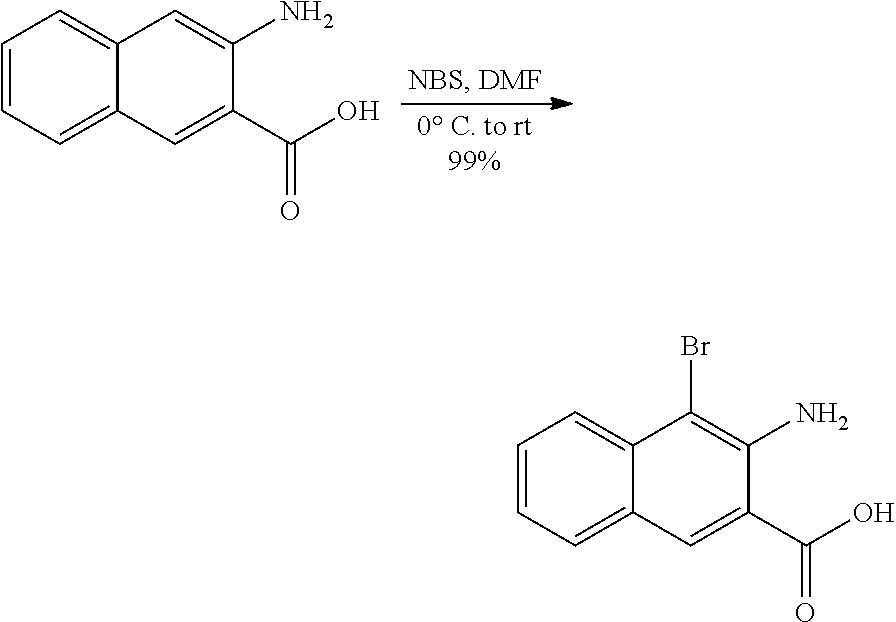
C1=CC=C2C(=C1)C=C(N)C(C(O)=O)=C2.C1=CC=C2C(=C1)C(Br)=C(N)C(C(O)=O)=C2
